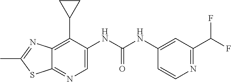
C12=C(C3CC3)C(NC(NC3=CC(C(F)F)=NC=C3)=O)=CN=C1SC(C)=N2
